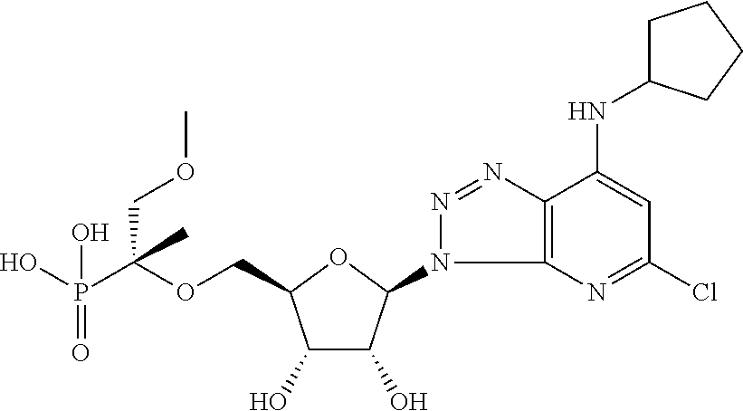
C(OCC1C(O)C(O)C(N2C3=C(N=N2)C(NC2CCCC2)=CC(Cl)=N3)O1)(P(O)(=O)O)(COC)C
